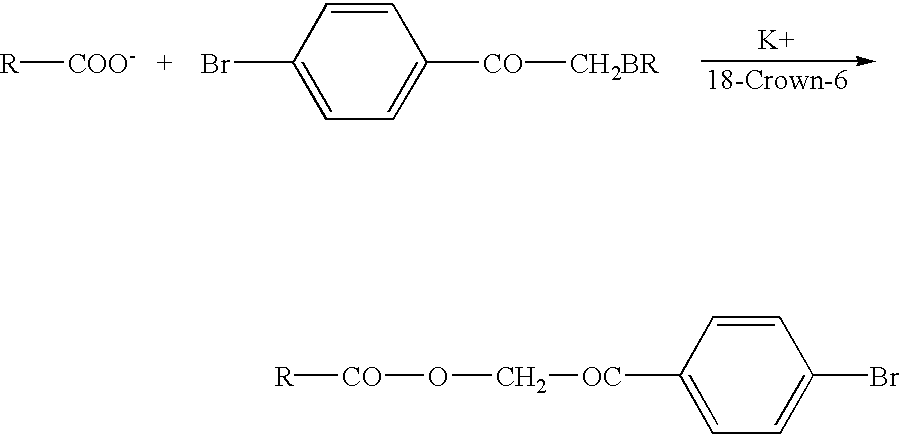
[R][CO]OC[OC]C1=CC=C(Br)C=C1.[R][COO-].C1=CC(Br)=CC=C1[CO][CH2BR].[K]
